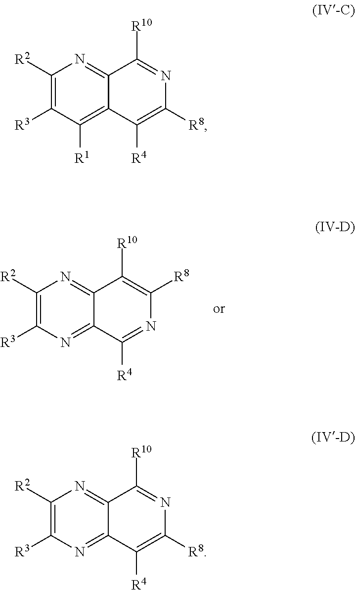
C1([R2])=C([R3])N=C2C(=N1)C([R10])=C([R8])N=C2[R4].C1([R2])=C([R3])C([R1])=C2C(=N1)C([R10])=NC([R8])=C2[R4].C1([R2])=C([R3])N=C2C(=N1)C([R10])=NC([R8])=C2[R4]
